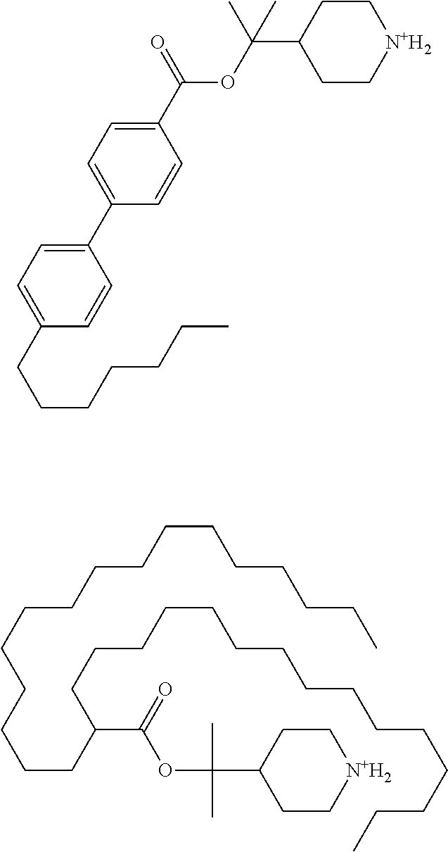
O(C(C1CC[N+H2]CC1)(C)C)C(=O)C1=CC=C(C2=CC=C(CCCCCCC)C=C2)C=C1.CC(C1CC[N+H2]CC1)(C)OC(C(CCCCCCCCCCCCCCCC)CCCCCCCCCCCCCCC)=O
